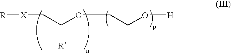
[R][X]CC(OCCO[H])[R]
